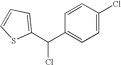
C1=CC=C(C(C2=CC=C(Cl)C=C2)Cl)S1
